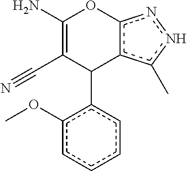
C1(N)=C(C#N)C(c2c(OC)cccc2)c2c(nnc2C)O1
